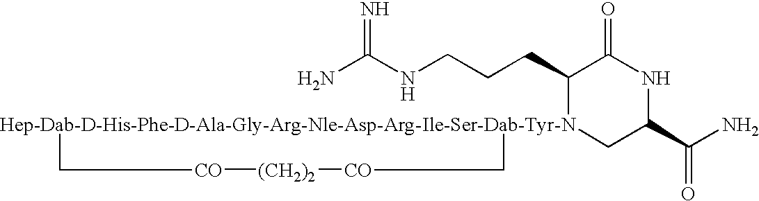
NC(NCCCC1[Hep-Dab-D-His-Phe-D-Ala-Gly-Arg-Nle-Asp-Arg-Ile-Ser-Dab-Tyr-N]2(CC(C(N)=O)NC1=O)C[CO][(CH2)2][CO]C2)=N
